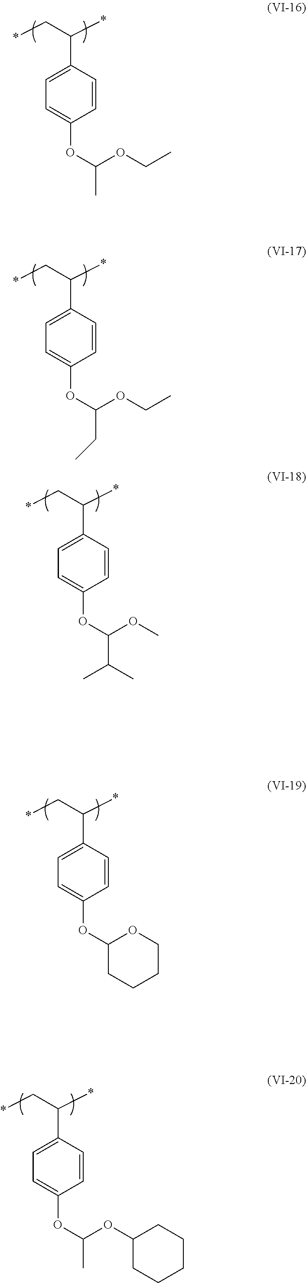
*CC(*)C1=CC=C(OC(C)OCC)C=C1.*CC(*)C1=CC=C(OC(CC)OCC)C=C1.*CC(*)C1=CC=C(OC(C(C)C)OC)C=C1.*CC(*)C1=CC=C(OC2CCCCO2)C=C1.*CC(*)C1=CC=C(OC(C)OC2CCCCC2)C=C1
